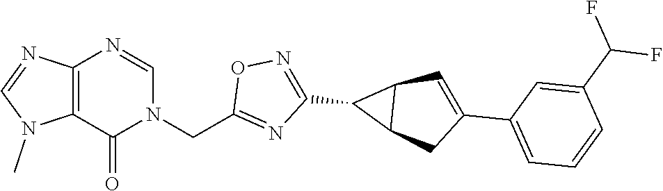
C12=C(C(=O)N(CC3=NC(C4C5C4C=C(C4=CC=CC(C(F)F)=C4)C5)=NO3)C=N1)N(C)C=N2
